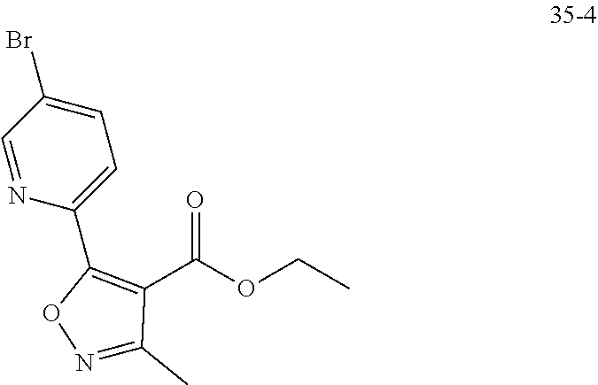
C1=NC(C2=C(C(OCC)=O)C(C)=NO2)=CC=C1Br
